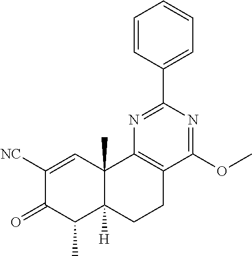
C1([NC])=CC2(C)C([H])(C(C)C1=O)CCC1=C2N=C(C2=CC=CC=C2)N=C1OC
